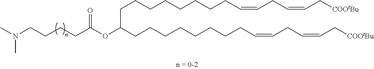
C(CCCCCC=CCC=CC[COOtBu])CCC(CCCCCCCCC=CCC=CC[COOtBu])OC(CCCCN(C)C)=O
